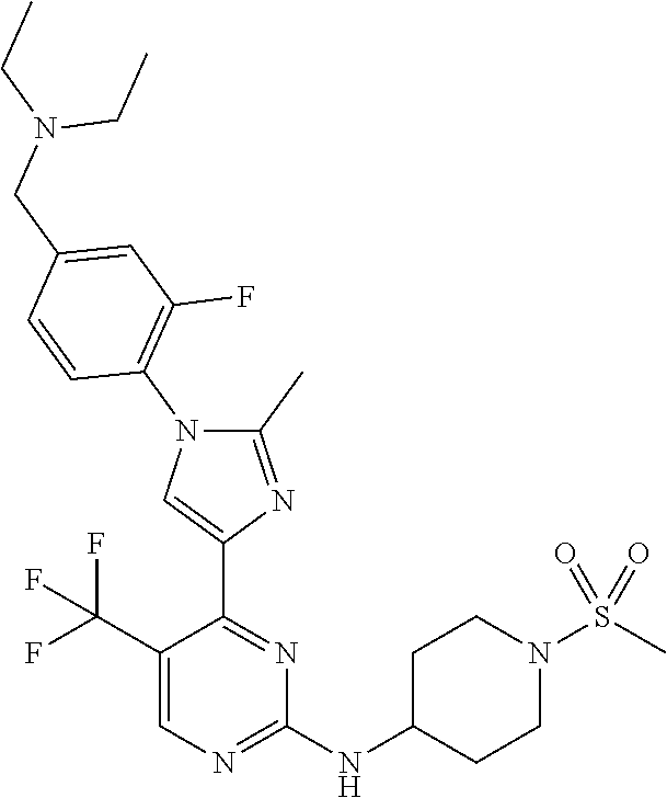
C1=C(C(F)(F)F)C(C2=CN(C3=C(F)C=C(CN(CC)CC)C=C3)C(C)=N2)=NC(NC2CCN(S(C)(=O)=O)CC2)=N1
